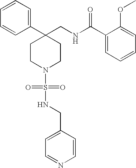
C1(C2(CNC(C3=CC=CC=C3OC)=O)CCN(S(=O)(=O)NCC3=CC=NC=C3)CC2)=CC=CC=C1
